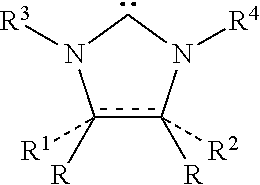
c1([R1])([R])c([R2])([R])N([R4])CN1[R3]
